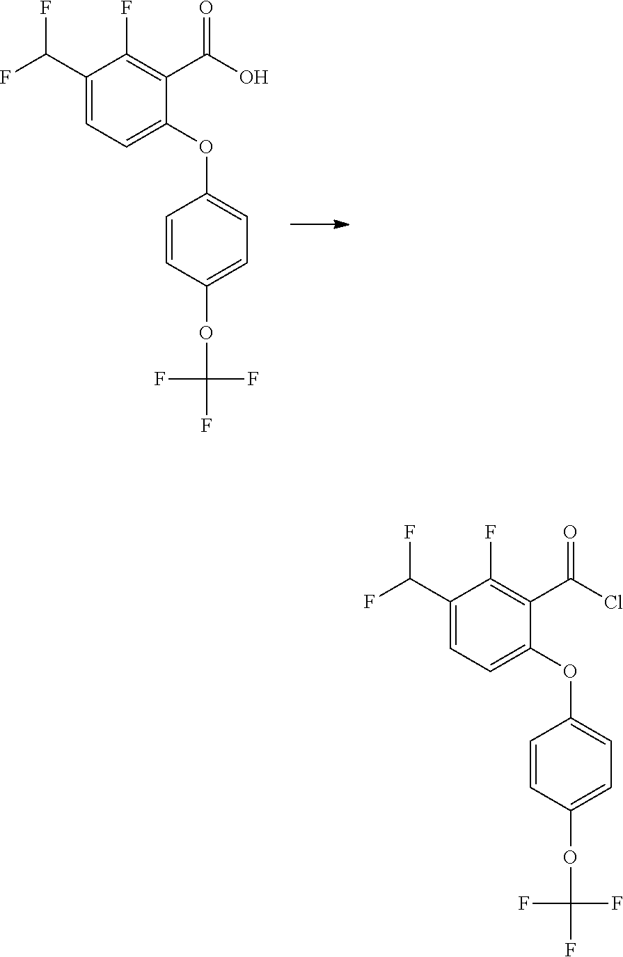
FC(C1=CC=C(OC2=CC=C(OC(F)(F)F)C=C2)C(C(O)=O)=C1F)F.FC(C1=CC=C(OC2=CC=C(OC(F)(F)F)C=C2)C(C(Cl)=O)=C1F)F
